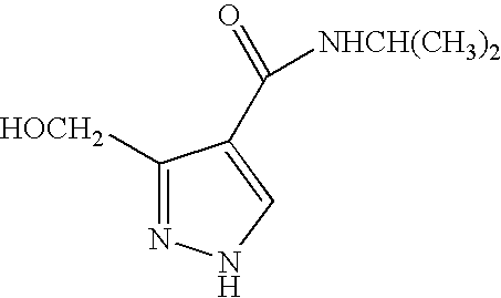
C1([HOCH2])=NNC=C1C(=O)[NHCH(CH3)2]
